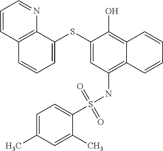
C1=C(SC2=CC=CC3=C2N=CC=C3)C(O)=C2C(=C1NS(C1=CC=C(C)C=C1C)(=O)=O)C=CC=C2
